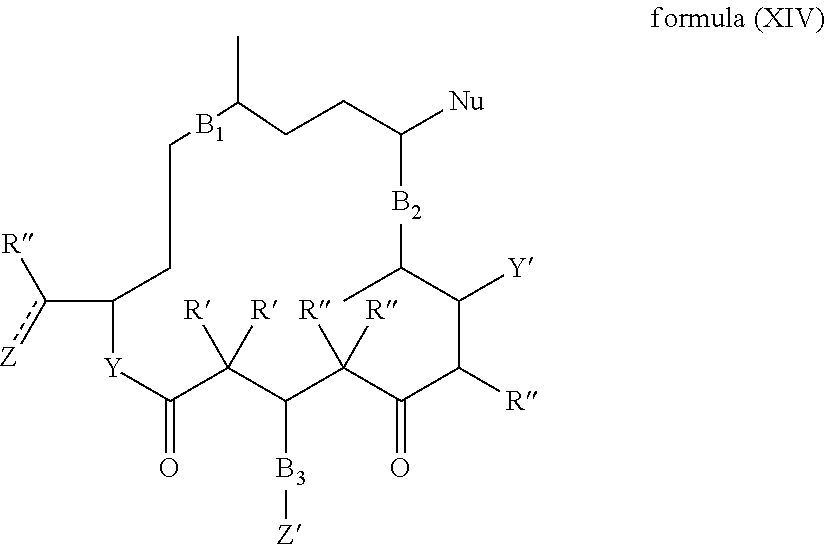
C1(c([R])[Z])[Y]C(=O)C([R])([R])C([B3][Z])C([R])([R])C(=O)C([R])C([Y])C(C)[B2]C([Nu])CCC(C)[B1]CC1
